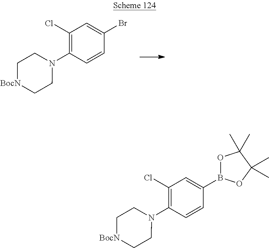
C1(Cl)=C(N2CC[BocN]CC2)C=CC(Br)=C1.C1(Cl)=C(N2CC[BocN]CC2)C=CC(B2OC(C)(C)C(C)(C)O2)=C1
